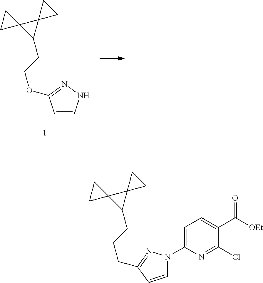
C1=CNN=C1OCCC1C2(C13CC3)CC2.C(CCC1C2(C13CC3)CC2)C1=NN(C2=CC=C(C([OEt])=O)C(Cl)=N2)C=C1
